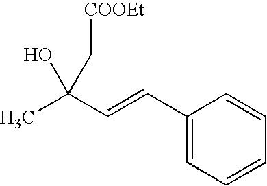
CC(C=CC1=CC=CC=C1)(O)C[COOEt]
